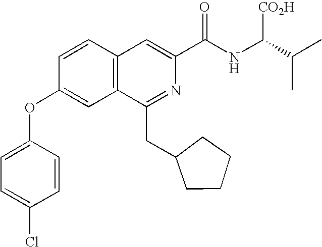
C1=CC2=C(C=C1OC1=CC=C(Cl)C=C1)C(CC1CCCC1)=NC(C(NC(C(C)C)[CO2H])=O)=C2
